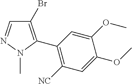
C1=NN(C)C(C2=C([NC])C=C(OC)C(OC)=C2)=C1Br
